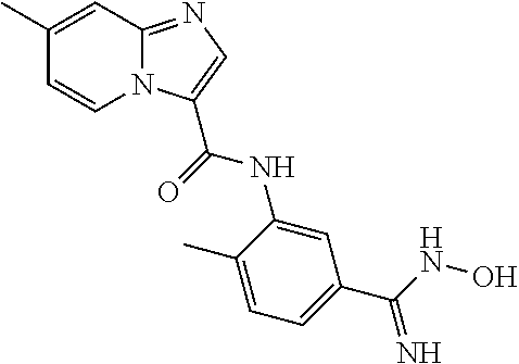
C1=CN2C(=NC=C2C(=O)NC2=CC(C(=N)NO)=CC=C2C)C=C1C
